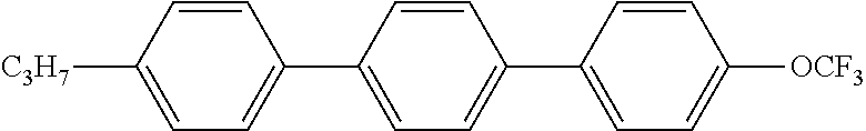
C1([C3H7])=CC=C(C2=CC=C(C3=CC=C([OCF3])C=C3)C=C2)C=C1
